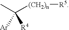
CC([(CH2)n][R5])([R4])[Ar]
